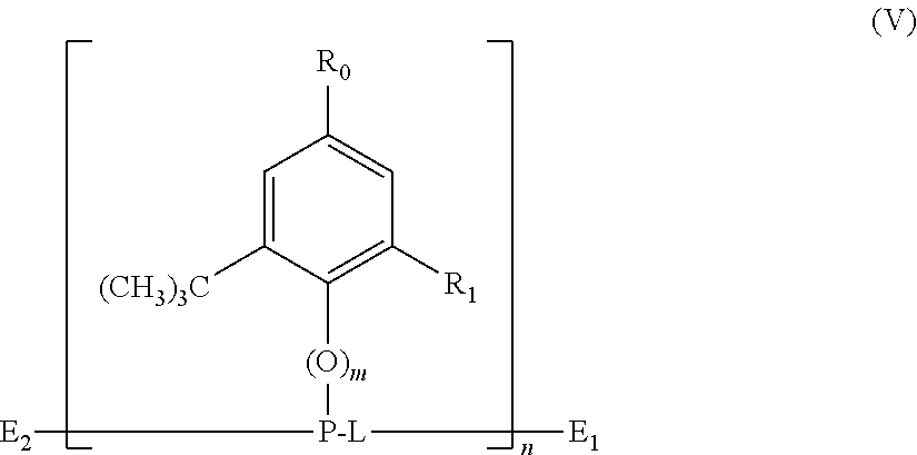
C1=C([(CH3)3C])C([(O)m][P-L]([E2])[E1])=C([R1])C=C1[R0]
